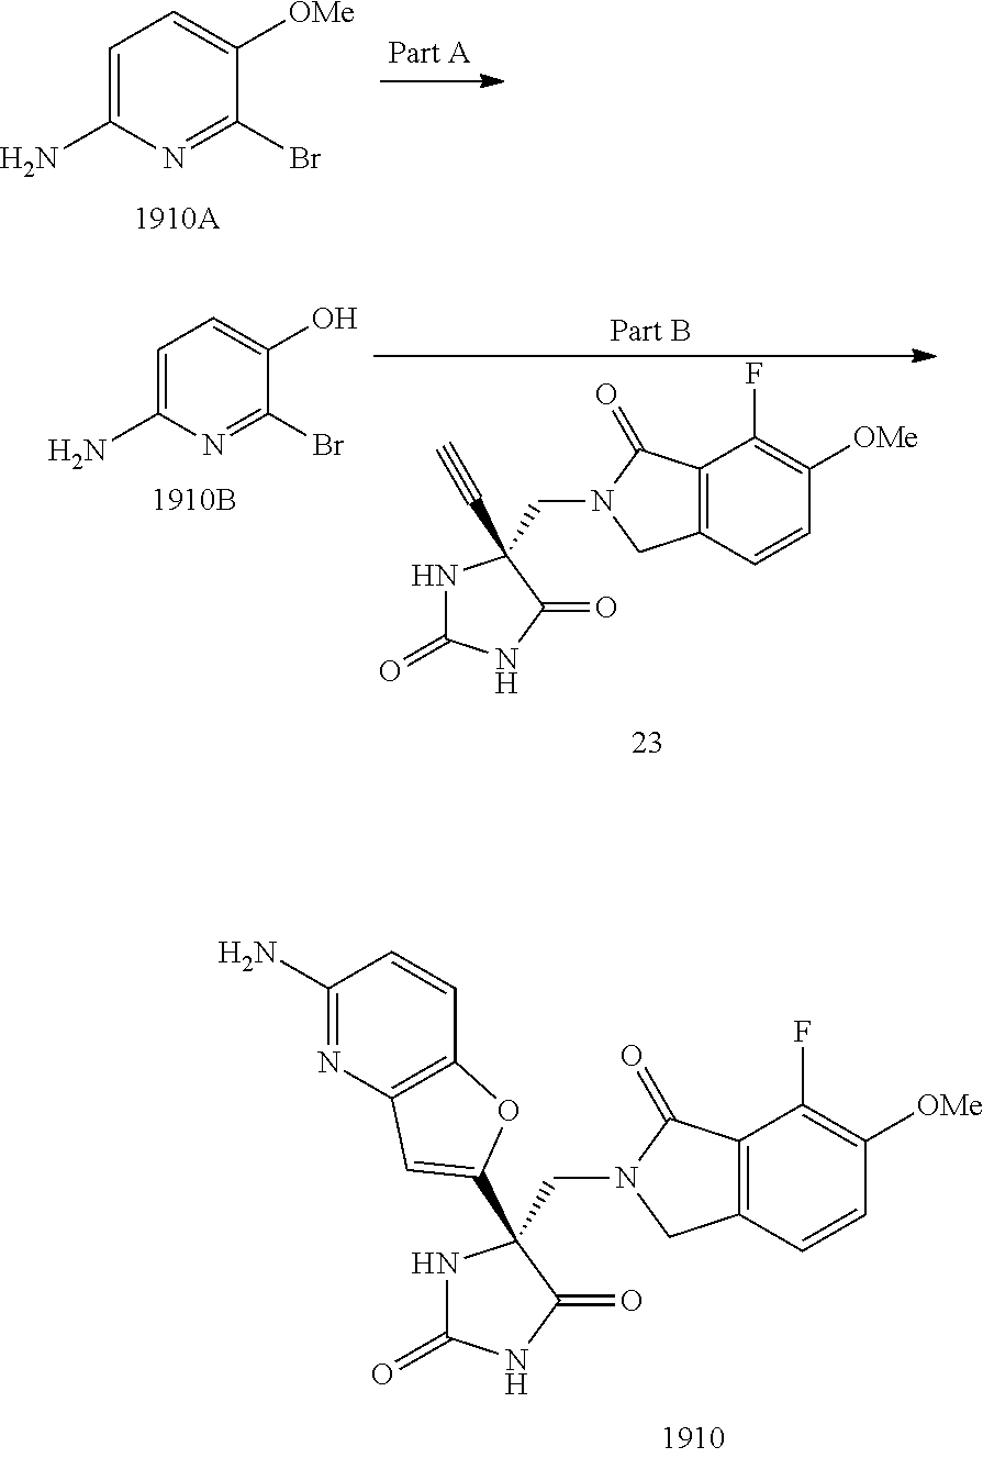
C1=C(N)N=C(Br)C(O)=C1.C12=C(C=CC([OMe])=C1F)CN(CC1(C#C)NC(=O)NC1=O)C2=O.C12=C(C=CC([OMe])=C1F)CN(CC1(C3=CC4=C(C=CC(N)=N4)O3)NC(=O)NC1=O)C2=O.C1=C(N)N=C(Br)C([OMe])=C1
